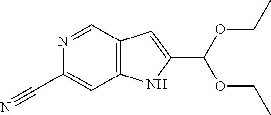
N1=CC2=C(C=C1C#N)NC(C(OCC)OCC)=C2
